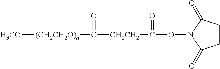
[H3CO][(CH2CH2O)n]C([CH2CH2]C(ON1C(=O)CCC1=O)=O)=O
